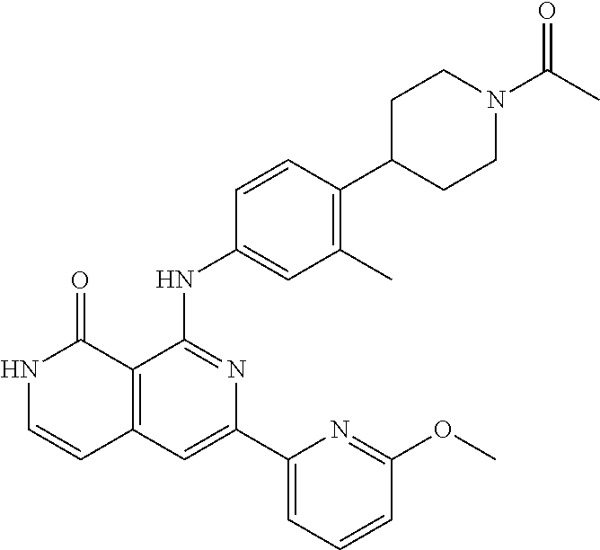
C1=CC(NC2=NC(C3=CC=CC(OC)=N3)=CC3=C2C(=O)NC=C3)=CC(C)=C1C1CCN(C(C)=O)CC1
